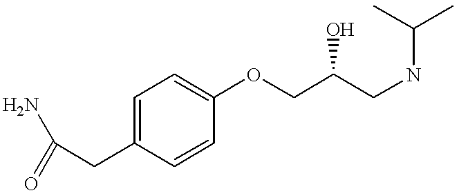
C1=C(CC(N)=O)C=CC(OCC(CNC(C)C)O)=C1
